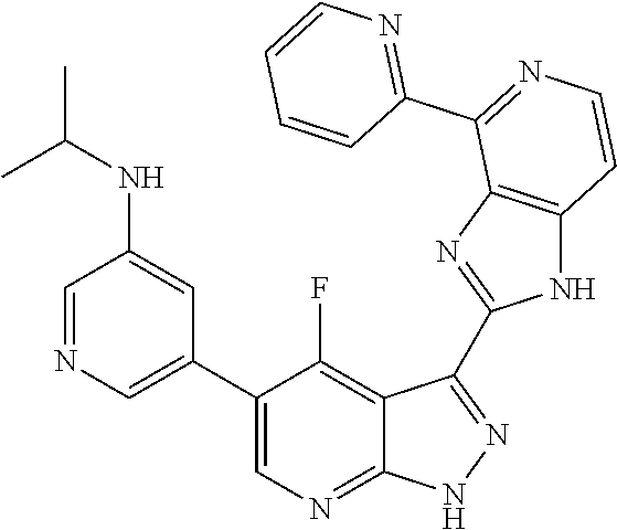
C1=NC=C(C2=CN=C3C(=C2F)C(C2=NC4=C(N2)C=CN=C4C2=NC=CC=C2)=N[N H]3)C=C1NC(C)C
